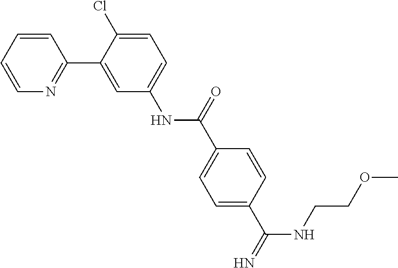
C1=CC=CN=C1C1=CC(NC(C2=CC=C(C(=N)NCCOC)C=C2)=O)=CC=C1Cl
